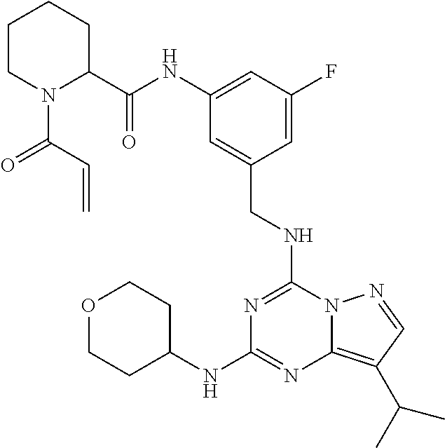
C1(C(NC2=CC(F)=CC(CNC3=NC(NC4CCOCC4)=NC4=C(C(C)C)C=NN34)=C2)=O)CCCCN1C(=O)C=C
